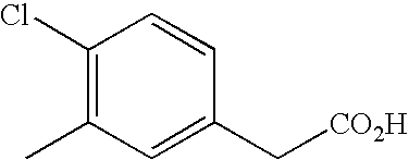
C1(C[CO2H])=CC(C)=C(Cl)C=C1
